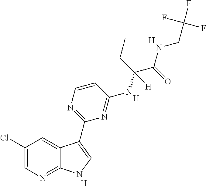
[H].C1=CN=C(C2=CNC3=NC=C(Cl)C=C32)N=C1NC(C(NCC(F)(F)F)=O)(CC)[H].[H].[H]
